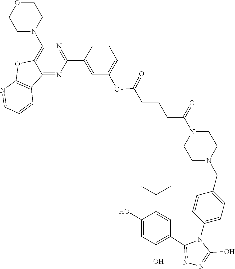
C(=O)(N1CCN(CC2=CC=C(N3C(C4=C(O)C=C(O)C(C(C)C)=C4)=NN=C3O)C=C2)CC1)CCCC(OC1=CC=CC(C2=NC(N3CCOCC3)=C3C(=N2)C2=C(O3)N=CC=C2)=C1)=O
